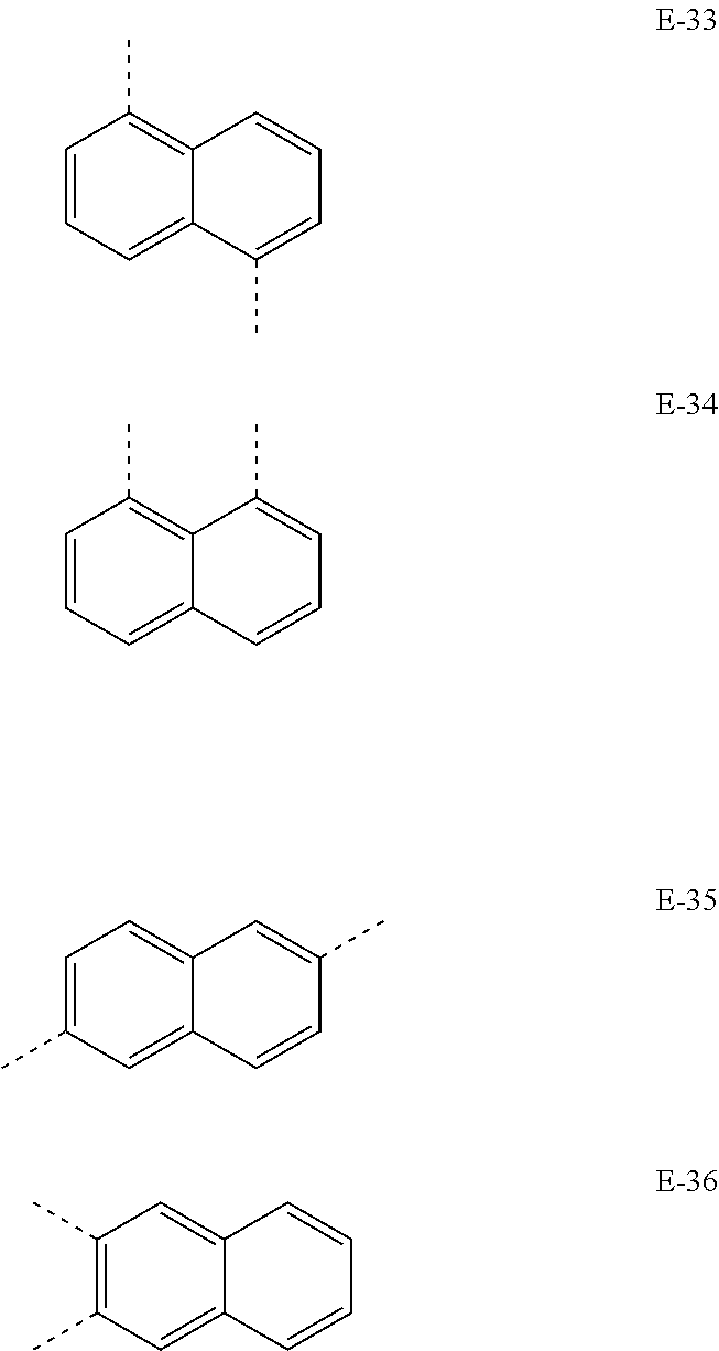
C1=CC=C2C(=C1C)C=CC=C2C.C1=CC=C2C(=C1C)C(C)=CC=C2.C1=C(C)C=C2C(=C1)C=C(C)C=C2.C1(C)=C(C)C=C2C(=C1)C=CC=C2
